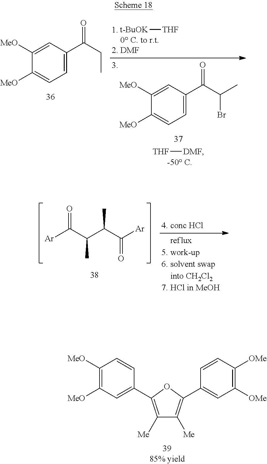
C1([Me])=C(C2=CC([MeO])=C([MeO])C=C2)OC(C2=CC([OMe])=C([OMe])C=C2)=C1[Me].O=C(C(C(C([Ar])=O)C)C)[Ar].C1=C(C(C(Br)C)=O)C=C([MeO])C([MeO])=C1.C1=C(C(CC)=O)C=C([MeO])C([MeO])=C1.[THF][DMF].[t-BuOK][THF]
